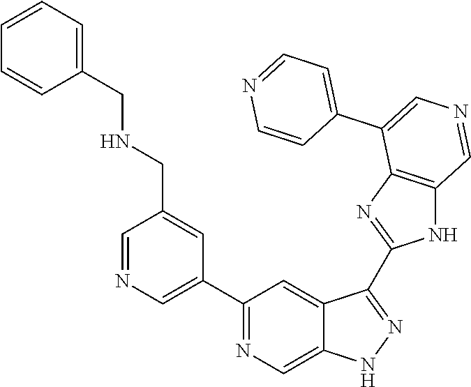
C1(C2=CN=CC(CNCC3=CC=CC=C3)=C2)=NC=C2C(=C1)C(C1=NC3=C(N1)C=NC=C3C1=CC=NC=C1)=NN2
